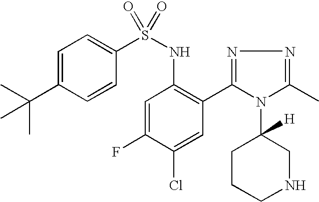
C1=C(C(C)(C)C)C=CC(S(NC2=C(C3=NN=C(C)N3C3([H])CCCNC3)C=C(Cl)C(F)=C2)(=O)=O)=C1
